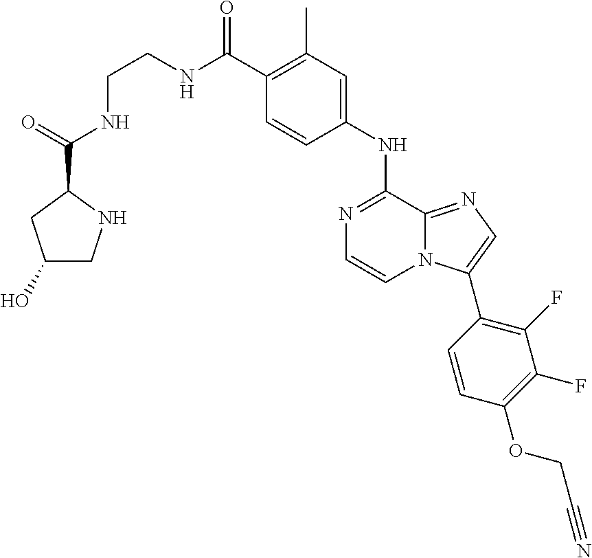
C1(C(NCCNC(C2CC(O)CN2)=O)=O)=C(C)C=C(NC2=NC=CN3C2=NC=C3C2=C(F)C(F)=C(OCC#N)C=C2)C=C1
